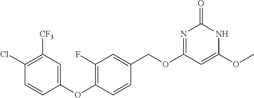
C1(Cl)=C([CF3])C=C(OC2=C(F)C=C(COC3=NC(=O)NC(OC)=C3)C=C2)C=C1
